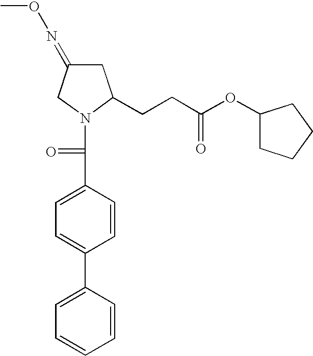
C1=C(C2=CC=C(C(=O)N3C(CCC(OC4CCCC4)=O)CC(=NOC)C3)C=C2)C=CC=C1
